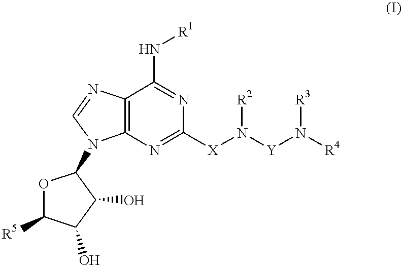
C12=C(N=C([X]N([Y]N([R4])[R3])[R2])N=C1N[R1])N(C1OC([R5])C(O)C1O)C=N2
